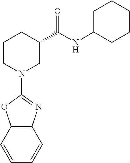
C1CN(C2=NC3=C(O2)C=CC=C3)CC(C(NC2CCCCC2)=O)C1
